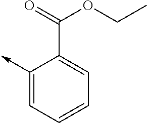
C1(->C)=CC=CC=C1C(=O)OCC
